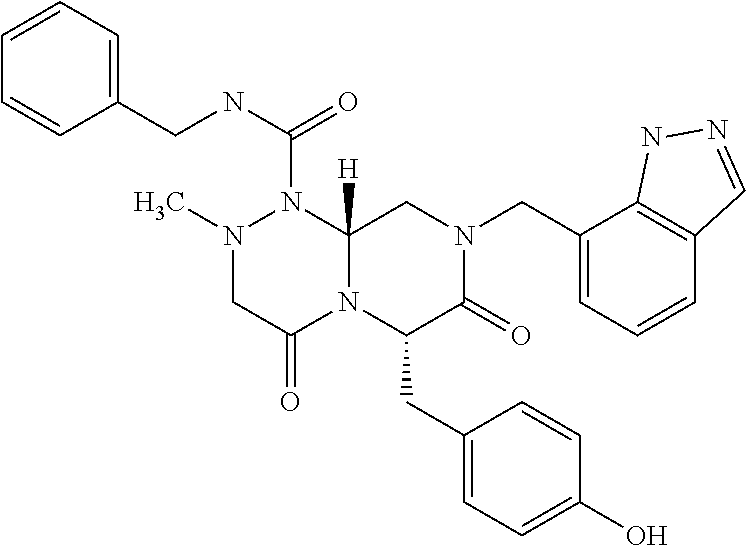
C1=CC=C(CNC(=O)N2N(C)CC(=O)N3C2([H])CN(CC2=CC=CC4=C2NN=C4)C(=O)C3CC2=CC=C(O)C=C2)C=C1
